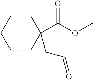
C1CC(C(OC)=O)(CC=O)CCC1
